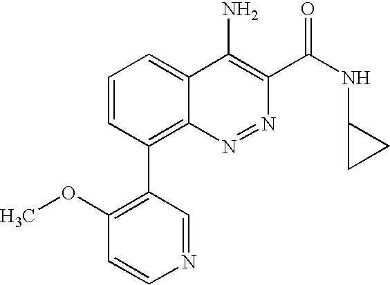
C1=CC(C2=C(OC)C=CN=C2)=C2C(=C1)C(N)=C(C(NC1CC1)=O)N=N2
